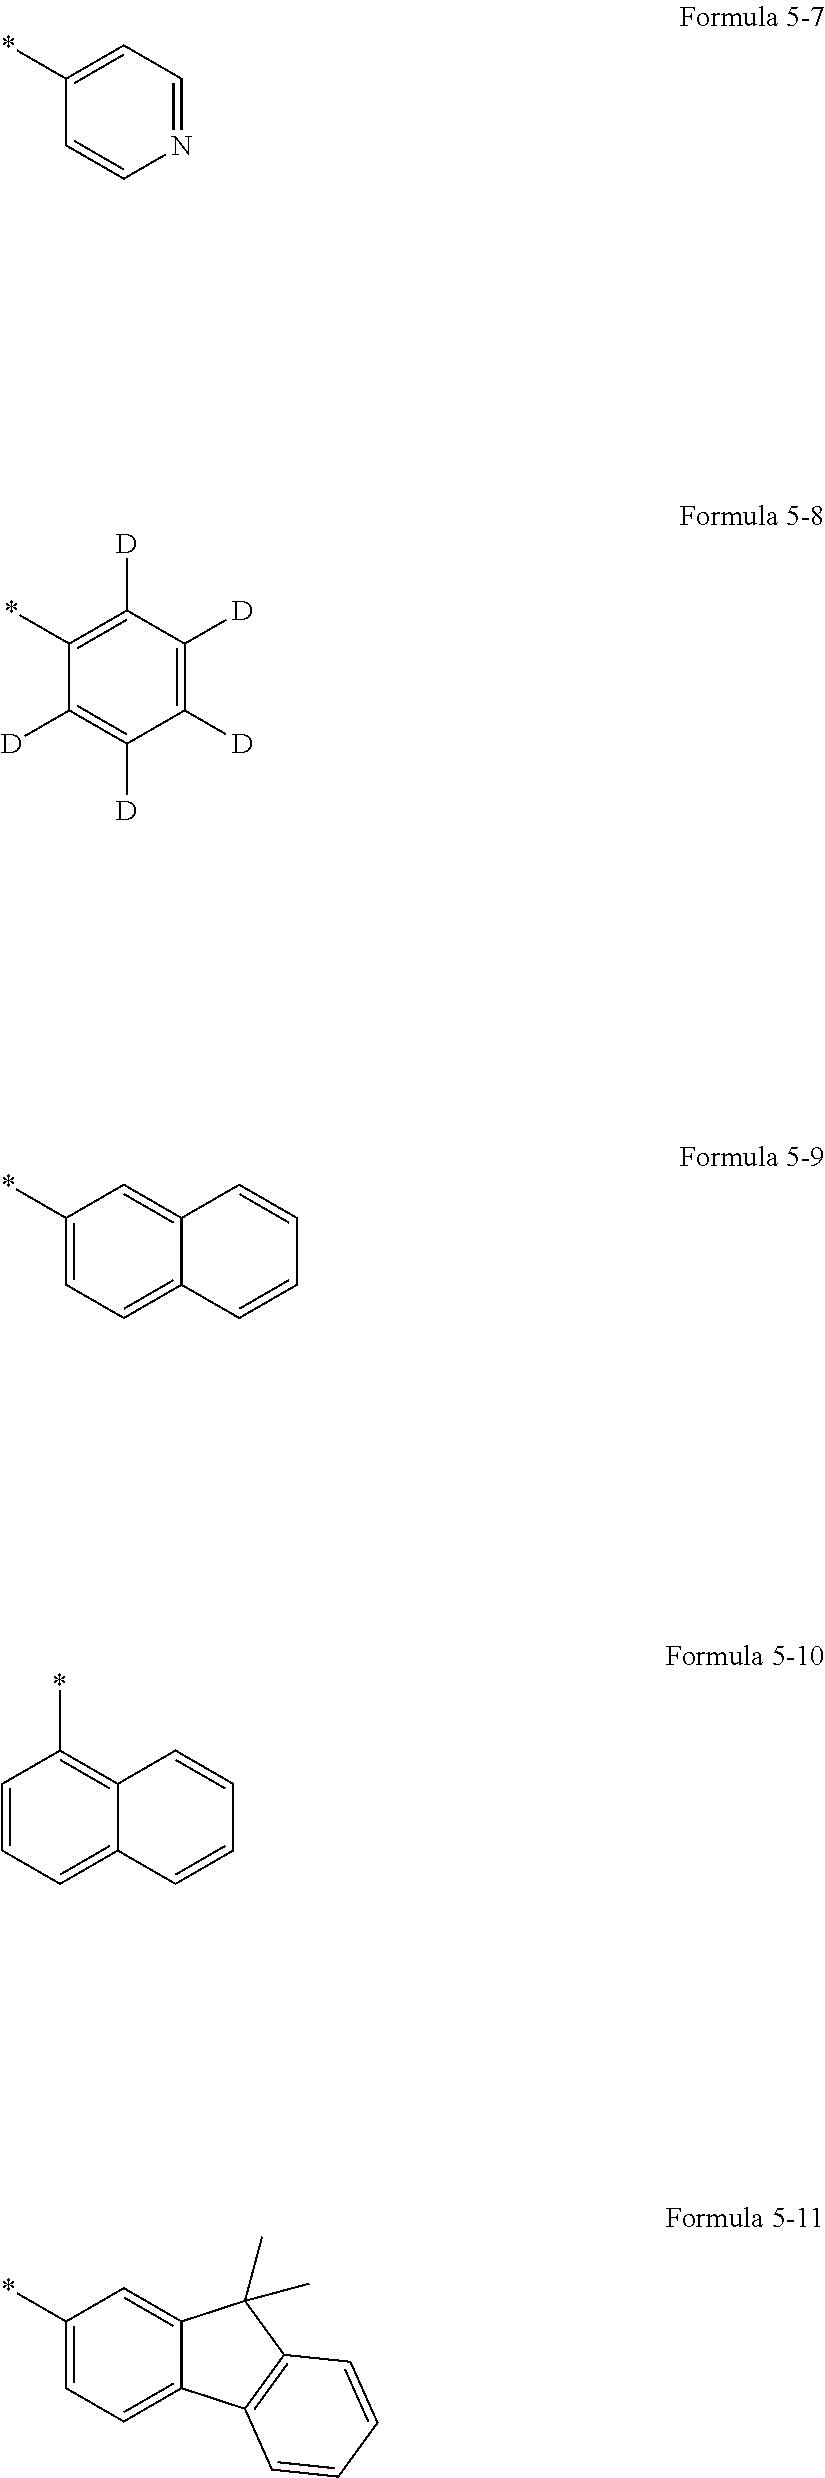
C1(*)=CC=NC=C1.C1(*)=C([D])C([D])=C([D])C([D])=C1[D].C1(*)=CC=C2C(=C1)C=CC=C2.C1=CC=C2C(=C1*)C=CC=C2.C1(*)=CC=C2C(=C1)C(C)(C)C1=C2C=CC=C1
